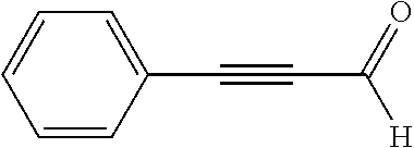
C1=CC(C#CC([H])=O)=CC=C1
